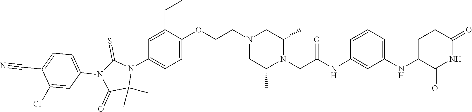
C1(C)(C)N(C2=CC=C(OCCN3CC(C)N(CC(NC4=CC(NC5CCC(=O)NC5=O)=CC=C4)=O)C(C)C3)C(CC)=C2)C(=S)N(C2=CC=C(C#N)C(Cl)=C2)C1=O
